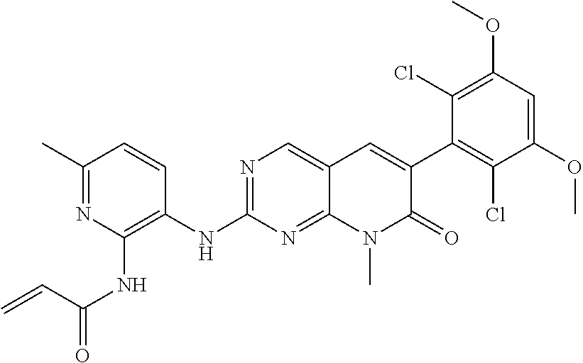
N(C1=NC=C2C(=N1)N(C)C(=O)C(C1=C(Cl)C(OC)=CC(OC)=C1Cl)=C2)C1=C(NC(=O)C=C)N=C(C)C=C1
